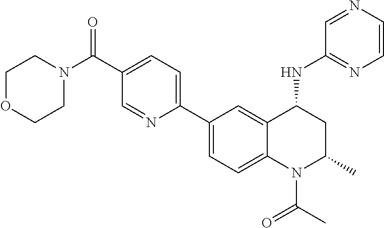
C1(C2=CC=C3C(=C2)C(NC2=NC=CN=C2)CC(C)N3C(C)=O)=CC=C(C(N2CCOCC2)=O)C=N1
